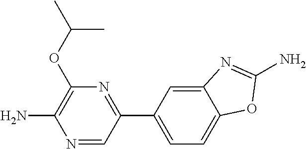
C12=CC(C3=NC(OC(C)C)=C(N)N=C3)=CC=C1OC(N)=N2
